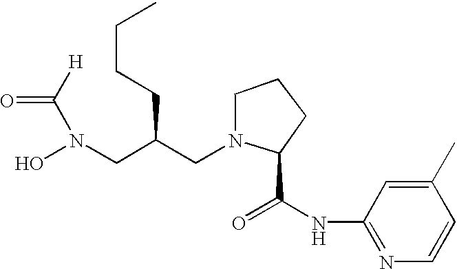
[H]C(N(O)CC(CN1C(C(=O)NC2=NC=CC(C)=C2)CCC1)CCCC)=O
